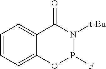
C1=CC=C2C(=C1)C(=O)N([t-Bu])P(F)O2
